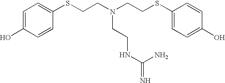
C1=C(O)C=CC(SCCN(CCSC2=CC=C(O)C=C2)CCNC(=N)N)=C1
